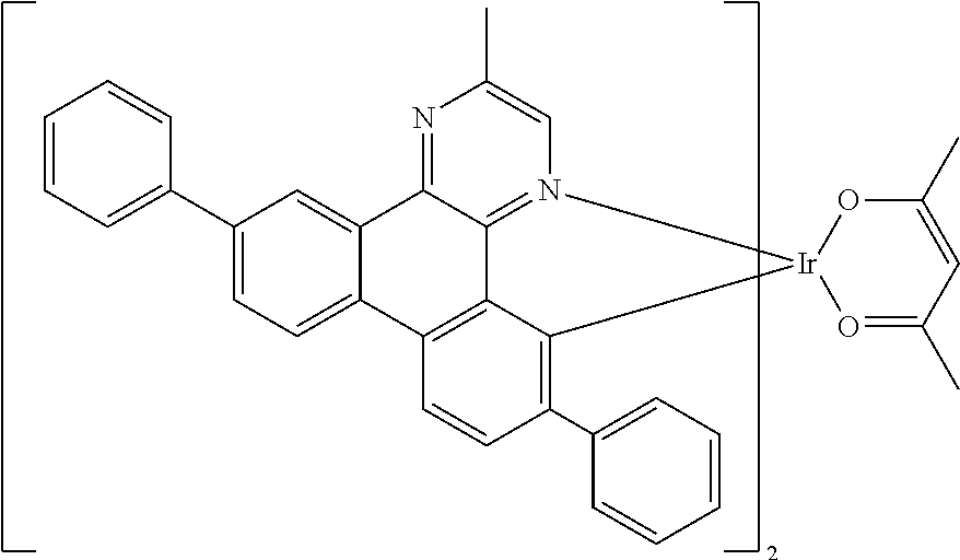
C12=CC(C3=CC=CC=C3)=CC=C1C1=C3C4=N(C=C(C)N=C24)[Ir]2(C3=C(C3=CC=CC=C3)C=C1)O=C(C)C=C(C)O2
